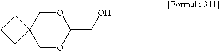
O1CC2(COC1CO)CCC2
